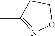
CC1=NOCC1
